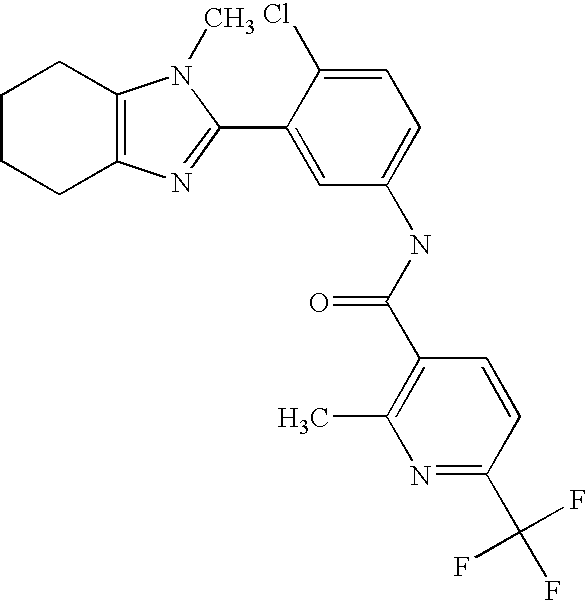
C1CCC2=C(C1)N(C)C(C1=CC(NC(C3=C(C)N=C(C(F)(F)F)C=C3)=O)=CC=C1Cl)=N2
